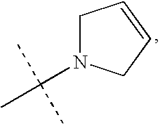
C1N(C(C)(C)C)CC=C1
